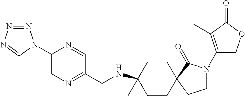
C1CC(NCC2=NC=C(N3N=NN=C3)N=C2)(C)CCC12C(=O)N(C1=C(C)C(=O)OC1)CC2
